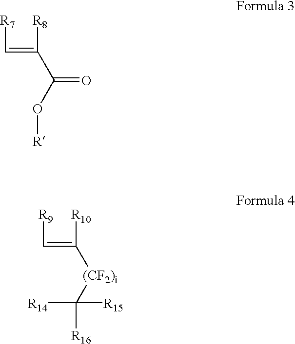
[R7]C=C([R8])C(O[R])=O.[R9]C=C([R10])[(CF2)i]C([R14])([R15])[R16]
